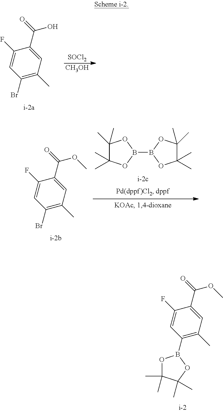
C1(C(=O)OC)=CC(C)=C(B2OC(C)(C)C(C)(C)O2)C=C1F.[SOCl2].[CH3OH].C1(C(=O)O)=CC(C)=C(Br)C=C1F.C1(C)(C)C(C)(C)OB(B2OC(C)(C)C(C)(C)O2)O1.C1(C(=O)OC)=CC(C)=C(Br)C=C1F
